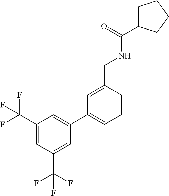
C1(C(F)(F)F)=CC(C(F)(F)F)=CC(C2=CC=CC(CNC(=O)C3CCCC3)=C2)=C1
